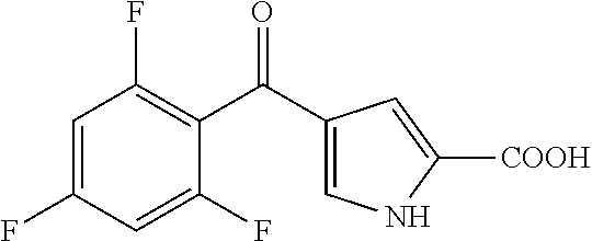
C1=C(F)C=C(F)C(C(C2=CNC([COOH])=C2)=O)=C1F
